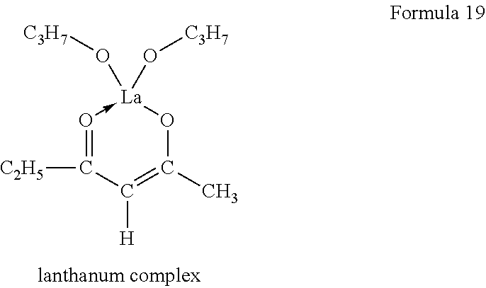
O1->[La](O[C3H7])(O[C3H7])OC(C)=C([H])C=1[C2H5]
